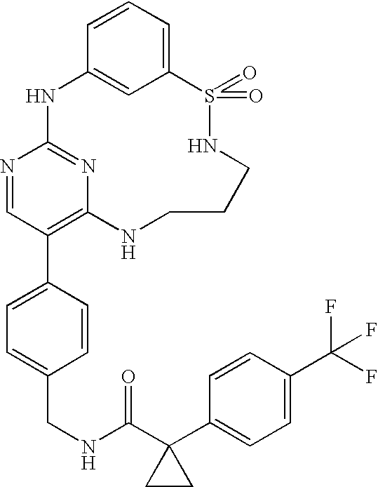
C12=CC=CC(=C1)NC1=NC(=C(C3=CC=C(CNC(C4(C5=CC=C(C(F)(F)F)C=C5)CC4)=O)C=C3)C=N1)NCCCNS2(=O)=O
